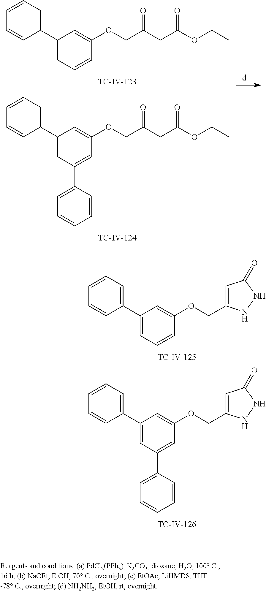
C1=CC=C(C2=CC=CC(OCC3=CC(=O)NN3)=C2)C=C1.C1=CC=C(C2=CC(C3=CC=CC=C3)=CC(OCC3=CC(=O)NN3)=C2)C=C1.C1=CC=C(C2=CC(C3=CC=CC=C3)=CC(OCC(CC(OCC)=O)=O)=C2)C=C1.C1=CC=C(C2=CC=CC(OCC(CC(OCC)=O)=O)=C2)C=C1
